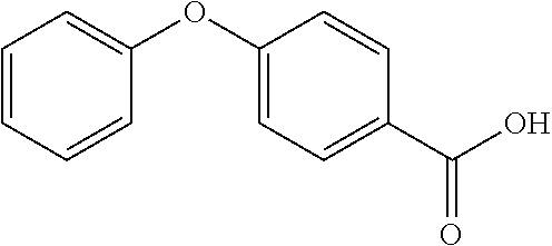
C1=CC=CC(OC2=CC=C(C(O)=O)C=C2)=C1
